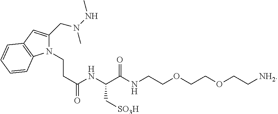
N1(CCC(=O)NC(C(NCCOCCOCC[NH2])=O)C[SO3H])C(CN(NC)C)=CC2=C1C=CC=C2
